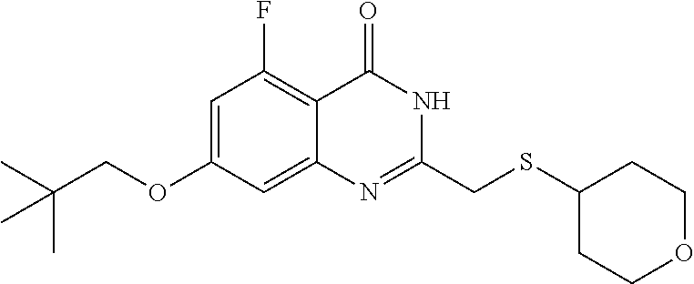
C1=C(OCC(C)(C)C)C=C2C(=C1F)C(=O)NC(CSC1CCOCC1)=N2
